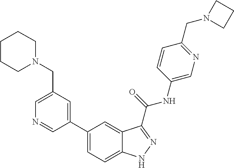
C1(CN2CCCCC2)=CN=CC(C2=CC=C3C(=C2)C(C(NC2=CN=C(CN4CCC4)C=C2)=O)=NN3)=C1
